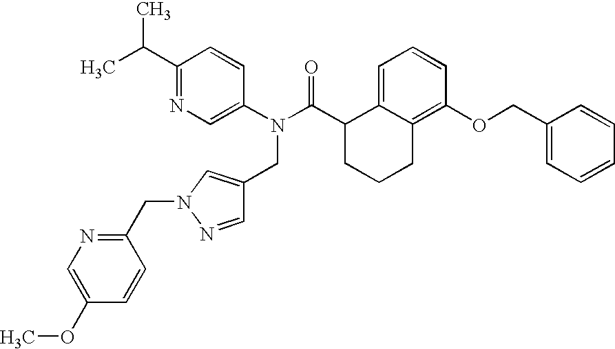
C1(C(C)C)=NC=C(N(C(C2CCCC3=C(OCC4=CC=CC=C4)C=CC=C23)=O)CC2=CN(CC3=NC=C(OC)C=C3)N=C2)C=C1
